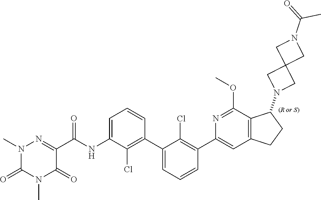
N1(C)C(=O)N(C)N=C(C(=O)NC2=CC=CC(C3=CC=CC(C4=CC5=C(C(N6CC7(C6)CN(C(=O)C)C7)CC5)C(OC)=N4)=C3Cl)=C2Cl)C1=O
